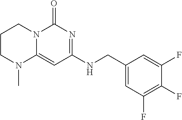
C1(CNC2=NC(=O)N3C(=C2)N(C)CCC3)=CC(F)=C(F)C(F)=C1
